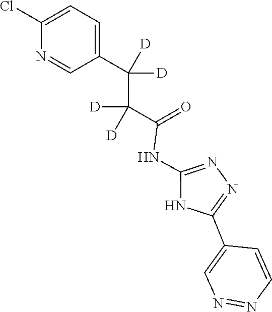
N1=C(NC(C(C(C2=CC=C(Cl)N=C2)([D])[D])([D])[D])=O)NC(C2=CN=NC=C2)=N1
